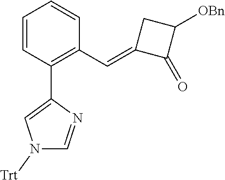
C1=CC(C2=CN([Trt])C=N2)=C(C=C2C(=O)C([OBn])C2)C=C1
